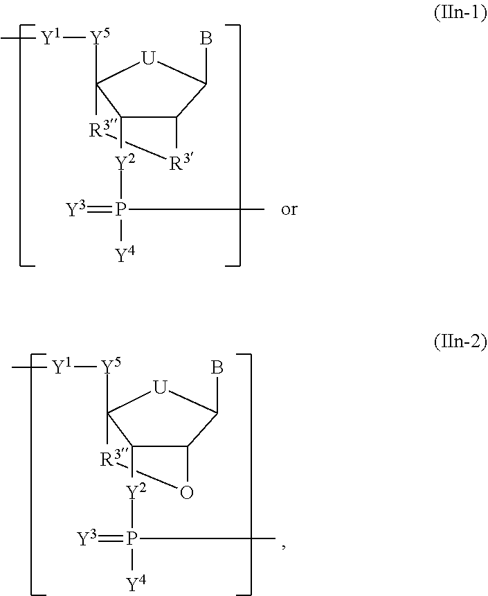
C12C([Y2]P([Y4])(=[Y3])C)C([Y5][Y1]C)([U]C1B)[R3][R3]2.C12C([Y2]P([Y4])(=[Y3])C)C([Y5][Y1]C)([U]C1B)[R3]O2
